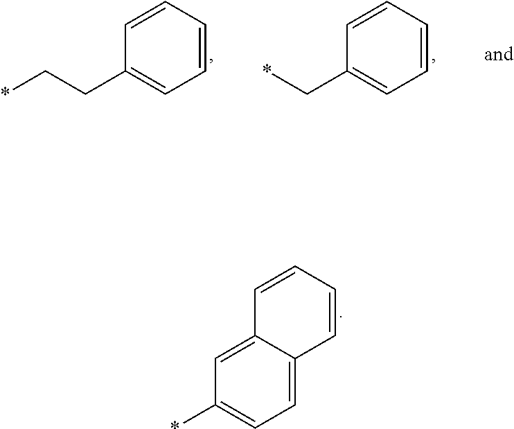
C1=CC=CC=C1C*.C1=CC=CC=C1CC*.C1=C2C(=CC=C1*)C=CC=C2
